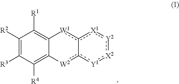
C1([R2])=C([R3])C([R4])=C2C(=C1[R1])[W1]c1[X1]:[Y2]:[X2]:[Y1]c-1[W2]2
